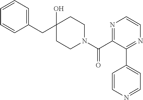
C1(CC2(O)CCN(C(C3=NC=CN=C3C3=CC=NC=C3)=O)CC2)=CC=CC=C1
